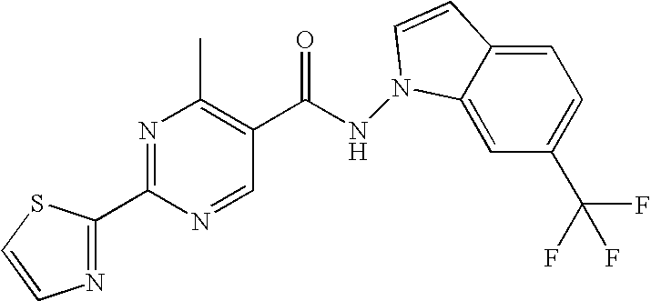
C1=C2C(=CC(C(F)(F)F)=C1)N(NC(C1=C(C)N=C(C3=NC=CS3)N=C1)=O)C=C2
